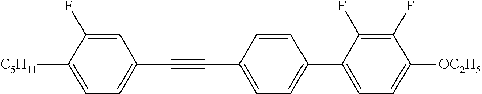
C1=C(F)C([C5H11])=CC=C1C#CC1=CC=C(C2=CC=C([OC2H5])C(F)=C2F)C=C1
